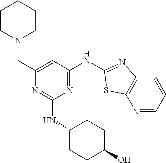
N1=CC=CC2=C1SC(NC1=NC(NC3CCC(O)CC3)=NC(CN3CCCCC3)=C1)=N2
